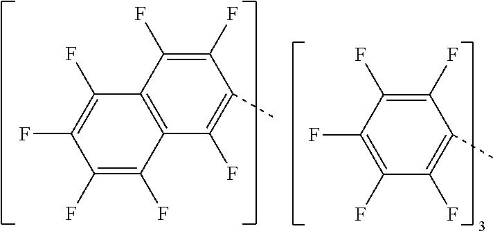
C1(F)=C(F)C2=C(C(F)=C1F)C(F)=C(F)C(C)=C2F.C1(F)=C(F)C(F)=C(F)C(C)=C1F
